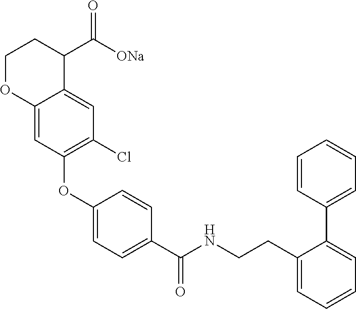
C1(OC2=C(Cl)C=C3C(=C2)OCCC3C([ONa])=O)=CC=C(C(NCCC2=CC=CC=C2C2=CC=CC=C2)=O)C=C1
